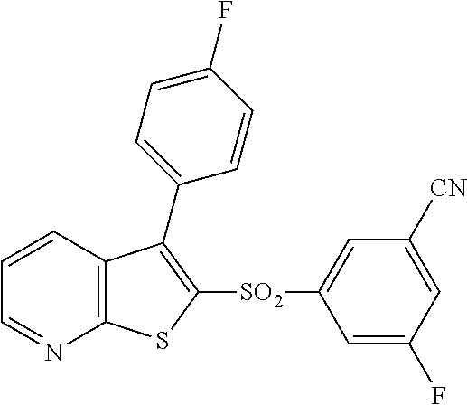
C1=CC2=C(N=C1)SC([SO2]C1=CC([CN])=CC(F)=C1)=C2C1=CC=C(F)C=C1
